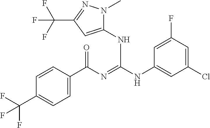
C1=CC(C(N=C(NC2=CC(Cl)=CC(F)=C2)NC2=CC(C(F)(F)F)=NN2C)=O)=CC=C1C(F)(F)F
